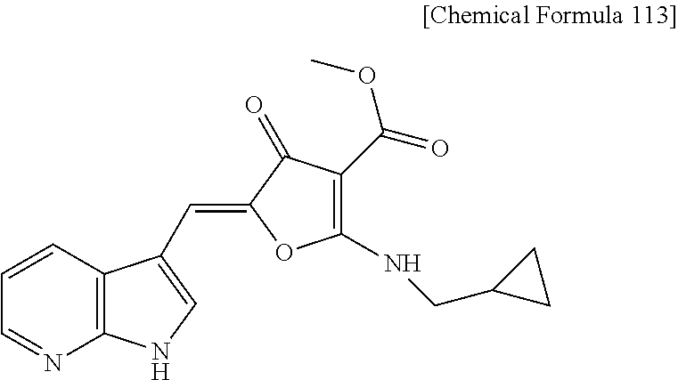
C12=C(C=CC=N1)C(C=C1C(=O)C(C(=O)OC)=C(NCC3CC3)O1)=CN2
